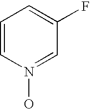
C1=CN(O)=CC(F)=C1
